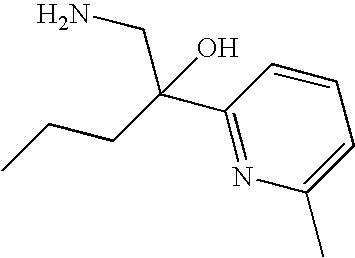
C1(C)=CC=CC(C(CCC)(CN)O)=N1
